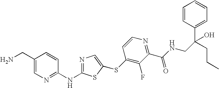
C1(CN)=CN=C(NC2=NC=C(SC3=C(F)C(C(NCC(C4=CC=CC=C4)(CCC)O)=O)=NC=C3)S2)C=C1
